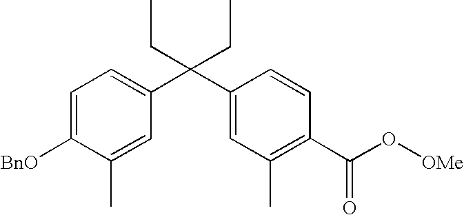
[BnO]C1=CC=C(C(C2=CC(C)=C(C(O[OMe])=O)C=C2)(CC)CC)C=C1C
